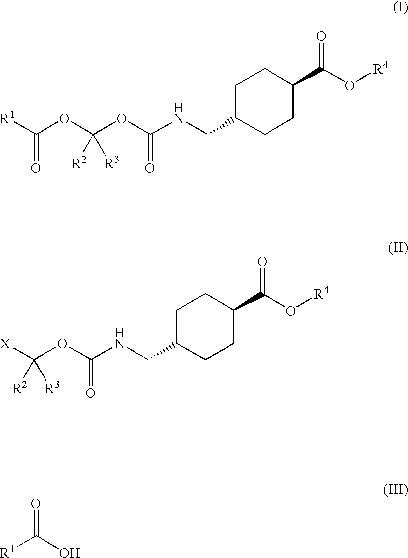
C1C(CNC(OC(OC([R1])=O)([R3])[R2])=O)CCC(C(O[R4])=O)C1.C1C(CNC(OC([X])([R3])[R2])=O)CCC(C(O[R4])=O)C1.[R1]C(=O)O
